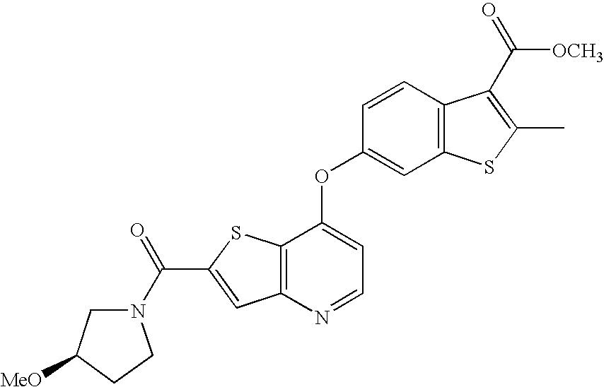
C12=C(N=CC=C1OC1=CC3=C(C=C1)C(C([OCH3])=O)=C(C)S3)C=C(C(=O)N1CC([MeO])CC1)S2
